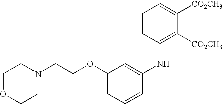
C1(NC2=C([CO2CH3])C([CO2CH3])=CC=C2)=CC(OCCN2CCOCC2)=CC=C1
